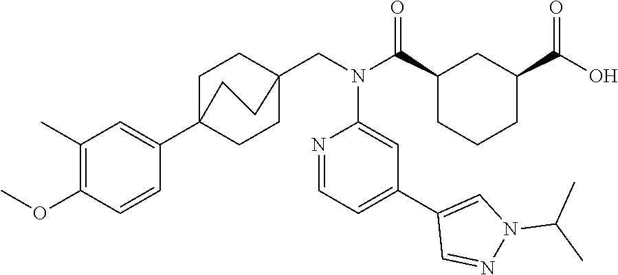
C1(C(N(CC23CCC(C4=CC(C)=C(OC)C=C4)(CC2)CC3)C2=CC(C3=CN(C(C)C)N=C3)=CC=N2)=O)CCCC(C(O)=O)C1
